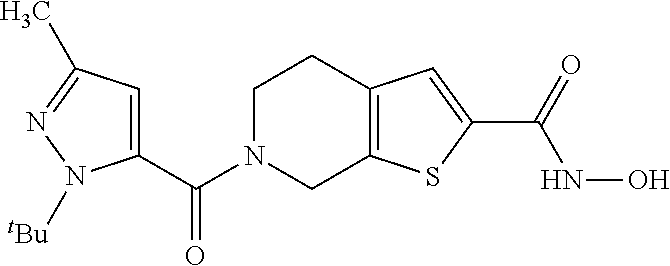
C1(C(N2CC3=C(CC2)C=C(C(=O)NO)S3)=O)=CC(C)=NN1[tBu]
